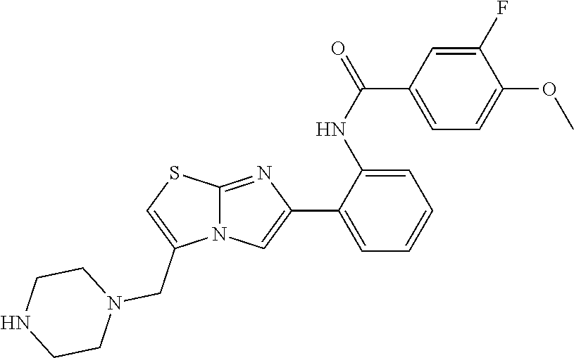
C12=NC(C3=CC=CC=C3NC(=O)C3=CC=C(OC)C(F)=C3)=CN1C(CN1CCNCC1)=CS2
